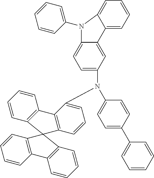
C1=CC2=C(C=C1)C1=C(C=CC=C1N(C1=CC=C(C3=CC=CC=C3)C=C1)C1=CC=C3C(=C1)C1=CC=CC=C1N3C1=CC=CC=C1)C21C2=C(C=CC=C2)C2=C1C=CC=C2
